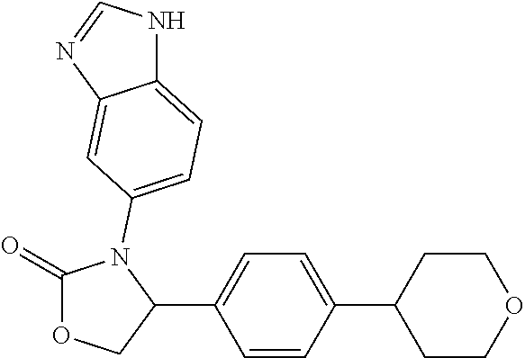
C1(=O)OCC(C2=CC=C(C3CCOCC3)C=C2)N1C1=CC=C2NC=NC2=C1
